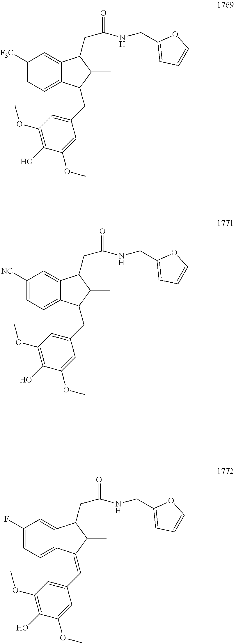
C1([F3C])=CC=C2C(=C1)C(CC(=O)NCC1=CC=CO1)C(C)C2CC1=CC(OC)=C(O)C(OC)=C1.C1([NC])=CC=C2C(=C1)C(CC(=O)NCC1=CC=CO1)C(C)C2CC1=CC(OC)=C(O)C(OC)=C1.C1(F)=CC=C2C(=C1)C(CC(=O)NCC1=CC=CO1)C(C)C2=CC1=CC(OC)=C(O)C(OC)=C1
